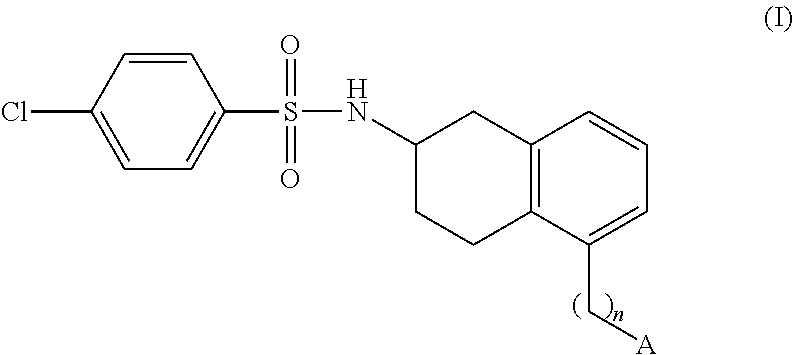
ClC1=CC=C(S(NC2CCC3=C(C2)C=CC=C3C[A])(=O)=O)C=C1
